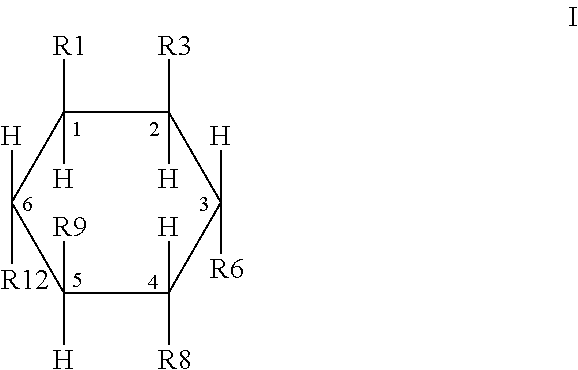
C1([R9])([H])C([H])([R8])C([H])([R6])C([R3])([H])C([R1])([H])C1([H])[R12]
